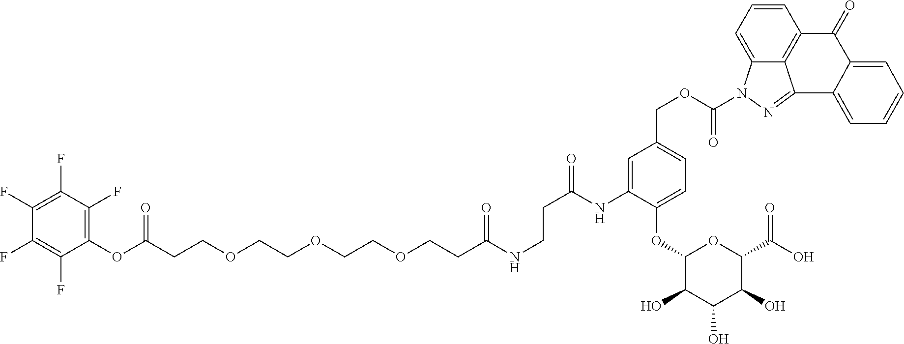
C(CCOCCOCCOCCC(NCCC(=O)NC1=CC(COC(=O)N2C3=CC=CC4=C3C(=N2)C2=CC=CC=C2C4=O)=CC=C1OC1C(O)C(O)C(O)C(C(O)=O)O1)=O)(OC1=C(F)C(F)=C(F)C(F)=C1F)=O
